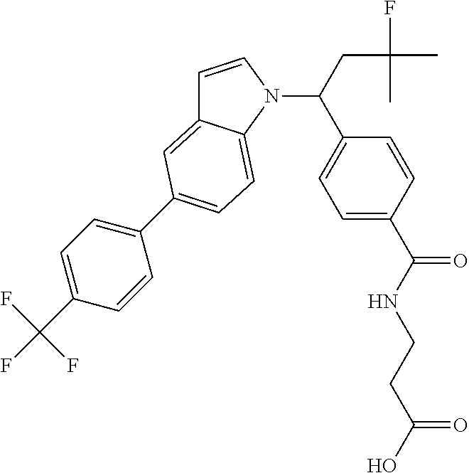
C1=CN(C(C2=CC=C(C(NCCC(O)=O)=O)C=C2)CC(C)(F)C)C2=CC=C(C3=CC=C(C(F)(F)F)C=C3)C=C12
